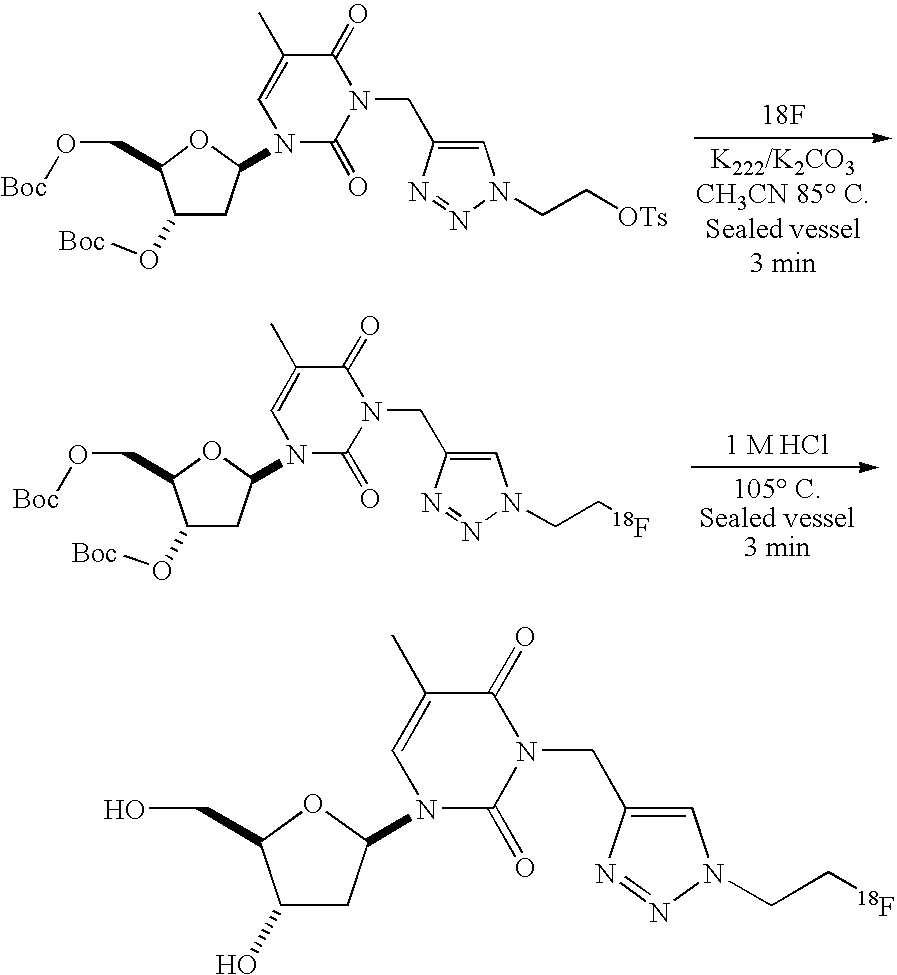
C1(O[Boc])CC(N2C(=O)N(CC3=CN(CC[OTs])N=N3)C(=O)C(C)=C2)OC1CO[Boc].[18F].C1(O[Boc])CC(N2C(=O)N(CC3=CN(CC[18F])N=N3)C(=O)C(C)=C2)OC1CO[Boc].[1 M HCl].C1(O)CC(N2C(=O)N(CC3=CN(CC[18F])N=N3)C(=O)C(C)=C2)OC1CO
